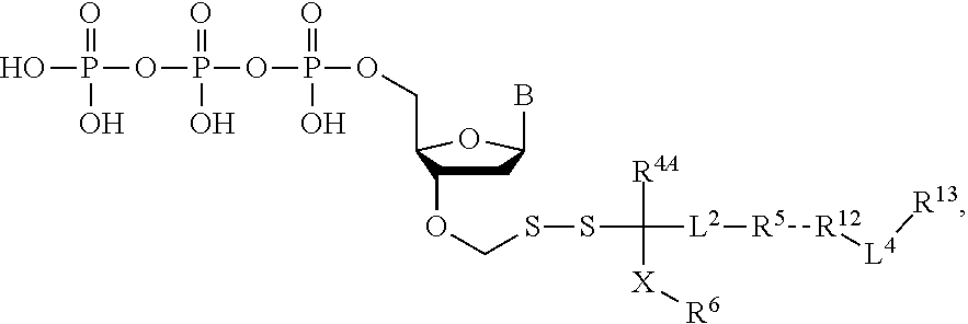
OP(OP(OP(OCC1C(OCSSC([L2][R5][R12][L4][R13])([R4A])[X][R6])CC(B)O1)(=O)O)(=O)O)(=O)O
